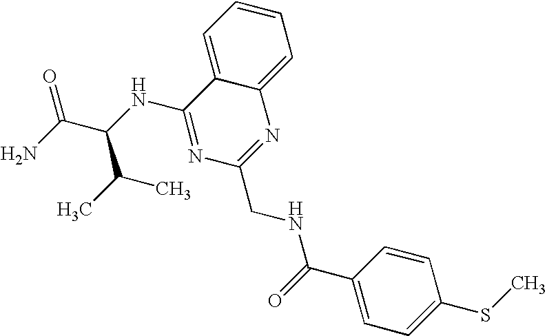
C12=CC=CC=C1N=C(CNC(C1=CC=C(SC)C=C1)=O)N=C2NC(C(C)C)C(=O)N
